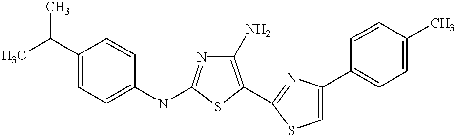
C1(N)=C(C2=NC(C3=CC=C(C)C=C3)=CS2)SC(NC2=CC=C(C(C)C)C=C2)=N1
